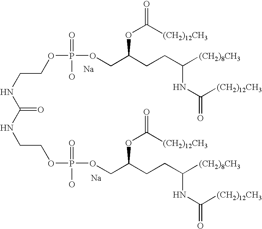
[Na].[Na].N(CCOP(OCC(CCC([(CH2)8CH3])NC(=O)[(CH2)12CH3])OC(=O)[(CH2)12CH3])(=O)O)C(=O)NCCOP(O)(=O)OCC(CCC([(CH2)8CH3])NC(=O)[(CH2)12CH3])OC(=O)[(CH2)12CH3]
